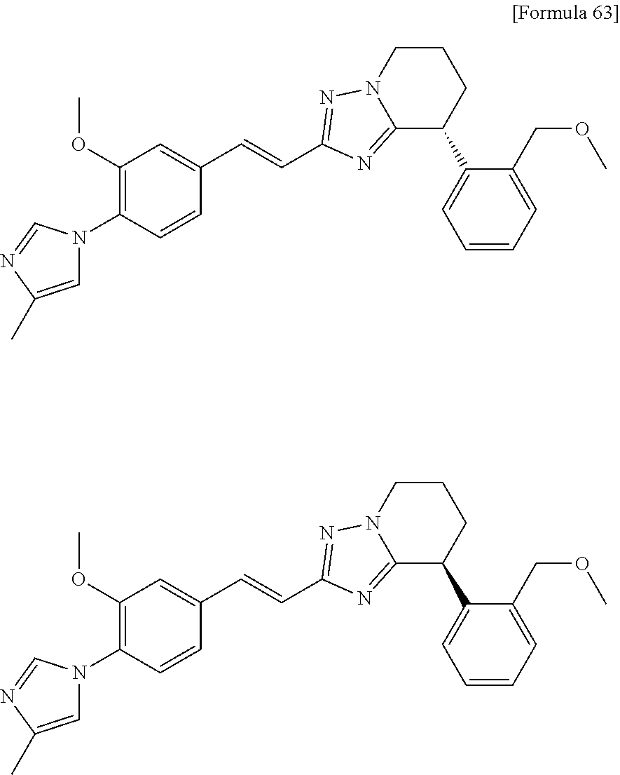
C1=C(C)N=CN1C1=C(OC)C=C(C=CC2=NN3C(=N2)C(C2=CC=CC=C2COC)CCC3)C=C1.C1=C(C)N=CN1C1=C(OC)C=C(C=CC2=NN3C(=N2)C(C2=CC=CC=C2COC)CCC3)C=C1
